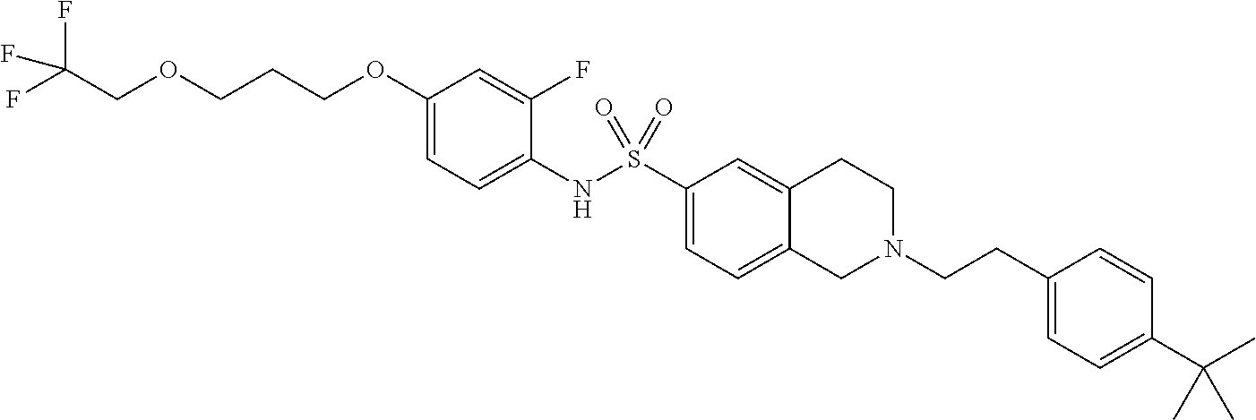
C1(OCCCOCC(F)(F)F)=CC=C(NS(C2=CC=C3C(=C2)CCN(CCC2=CC=C(C(C)(C)C)C=C2)C3)(=O)=O)C(F)=C1
